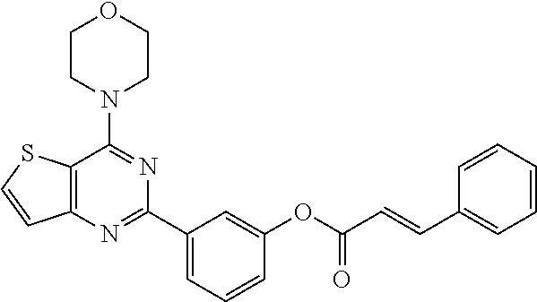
C12=C(N=C(C3=CC=CC(OC(C=CC4=CC=CC=C4)=O)=C3)N=C1N1CCOCC1)C=CS2
